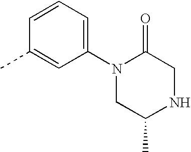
C1=CC=C(N2CC(C)NCC2=O)C=C1C
